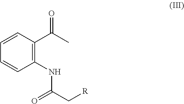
C1(C(C)=O)=C(NC(=O)C[R])C=CC=C1
